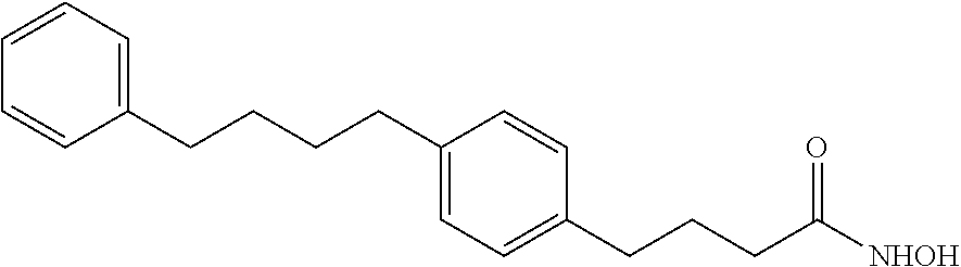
C1=CC=C(CCCCC2=CC=C(CCCC([NHOH])=O)C=C2)C=C1
